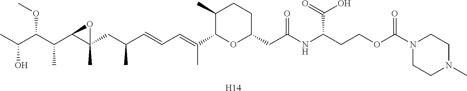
C1(C)C(C(=CC=CC(CC2(C)C(C(C(C(C)O)OC)C)O2)C)C)OC(CC(NC(CCOC(N2CCN(C)CC2)=O)C(=O)O)=O)CC1.[H14]
